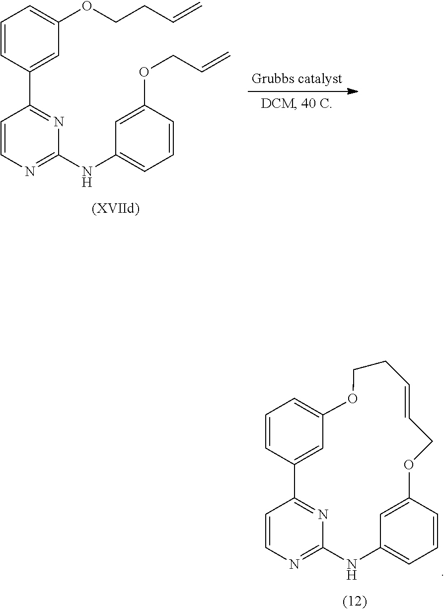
C1=CC2=CC(=C1)OCCC=CCOC1=CC(=CC=C1)NC1=NC=CC2=N1.C1=CC(C2=NC(NC3=CC=CC(OCC=C)=C3)=NC=C2)=CC(OCCC=C)=C1
